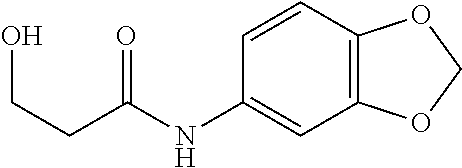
C12=C(C=CC(NC(CCO)=O)=C1)OCO2
